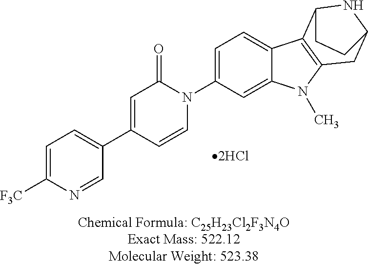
C1=C([F3C])N=CC(C2=CC(=O)N(C3=CC=C4C(=C3)N(C)C3=C4C4NC(C3)CC4)C=C2)=C1
